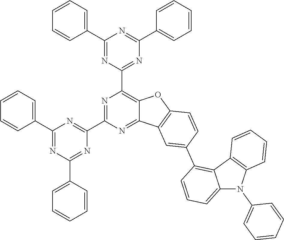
N1=C(C2=NC(C3=CC=CC=C3)=NC(C3=CC=CC=C3)=N2)N=C2C(=C1C1=NC(C3=CC=CC=C3)=NC(C3=CC=CC=C3)=N1)OC1=C2C=C(C2=C3C(=CC=C2)N(C2=CC=CC=C2)C2=C3C=CC=C2)C=C1
